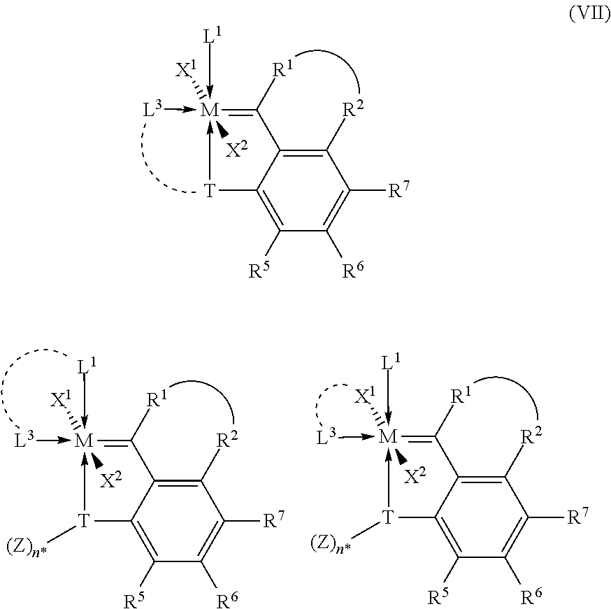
C1([R2])=C2C(=C([R5])C([R6])=C1[R7])[T]->[M]([X1])(-[L3])(-[L1])([X2])=C2[R1].C1([R2])=C2C(=C([R5])C([R6])=C1[R7])[T]([(Z)n*])->[M]([X1])(-[L3])(-[L1])([X2])=C2[R1].C1([R2])=C2C(=C([R5])C([R6])=C1[R7])[T]([(Z)n*])->[M]([X1])(-[L3])(-[L1])([X2])=C2[R1]
